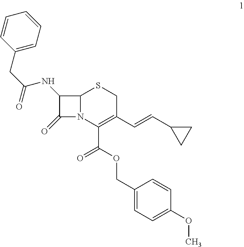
C12N(C(C(=O)OCC3=CC=C(OC)C=C3)=C(C=CC3CC3)CS1)C(=O)C2NC(CC1=CC=CC=C1)=O
